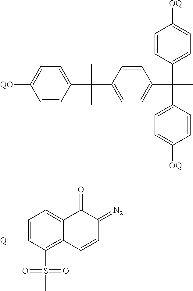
C1=CC(S(=O)(=O)C)=C2C(=C1)C(=O)C(=[N2])C=C2.[Q:].C1=CC(C(C)(C)C2=CC=C(C(C3=CC=C([OQ])C=C3)(C3=CC=C([OQ])C=C3)C)C=C2)=CC=C1[QO]
